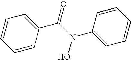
C1=CC(C(N(C2=CC=CC=C2)O)=O)=CC=C1
